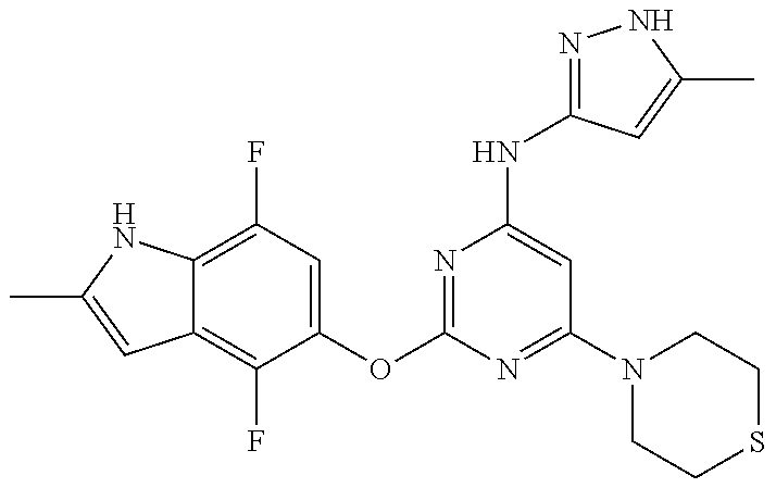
C12=C(F)C(OC3=NC(NC4=NNC(C)=C4)=CC(N4CCSCC4)=N3)=CC(F)=C1NC(C)=C2
